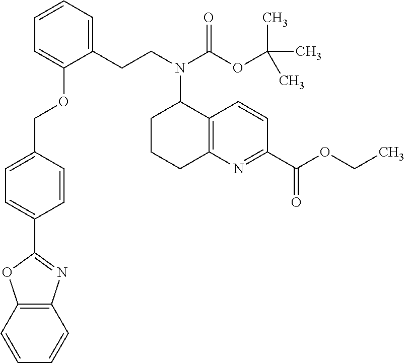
C1=CC2=C(C=C1)N=C(C1=CC=C(COC3=CC=CC=C3CCN(C(OC(C)(C)C)=O)C3CCCC4=C3C=CC(C(OCC)=O)=N4)C=C1)O2
